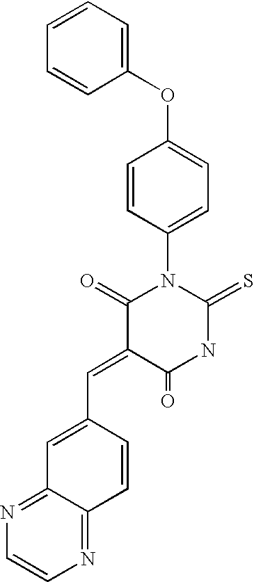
C1(OC2=CC=C(N3C(=O)C(=CC4=CC5=NC=CN=C5C=C4)C(=O)NC3=S)C=C2)=CC=CC=C1
